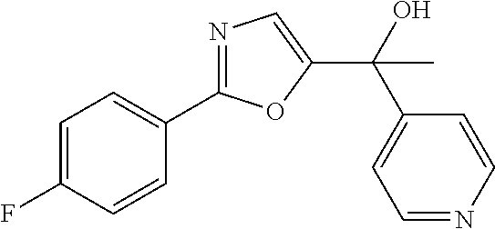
C1=C(F)C=CC(C2=NC=C(C(O)(C3=CC=NC=C3)C)O2)=C1
